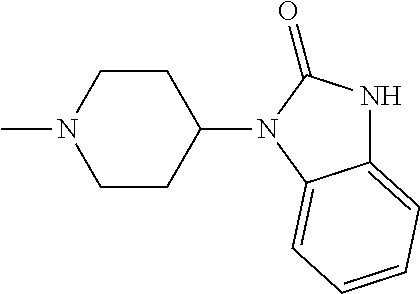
C12=CC=CC=C1N(C1CCN(C)CC1)C(=O)N2
